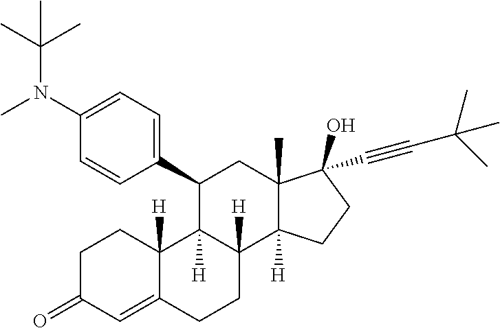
C1(C2C3([H])C([H])(C4([H])C(C)(C2)C(O)(C#CC(C)(C)C)CC4)CCC2=CC(=O)CCC32[H])=CC=C(N(C(C)(C)C)C)C=C1
